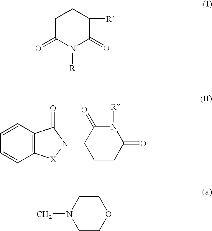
C1C(=O)N([R])C(=O)C([R])C1.C12=C(C=CC=C1)C(=O)N(C1CCC(=O)N([R])C1=O)[X]2.C1COCCN1C
